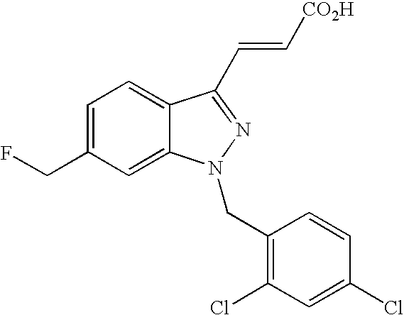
C1=C(CF)C=C2C(=C1)C(C=C[CO2H])=NN2CC1=C(Cl)C=C(Cl)C=C1
